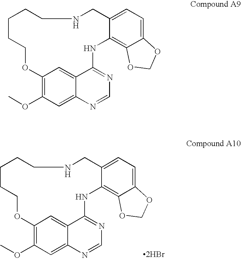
C12=CC=C3C(=C1NC1=NC=NC4=CC(OC)=C(C=C14)OCCCCCNC2)OCO3.[2HBr].C12=CC=C3C(=C1NC1=NC=NC4=CC(OC)=C(C=C14)OCCCCCNC2)OCO3
